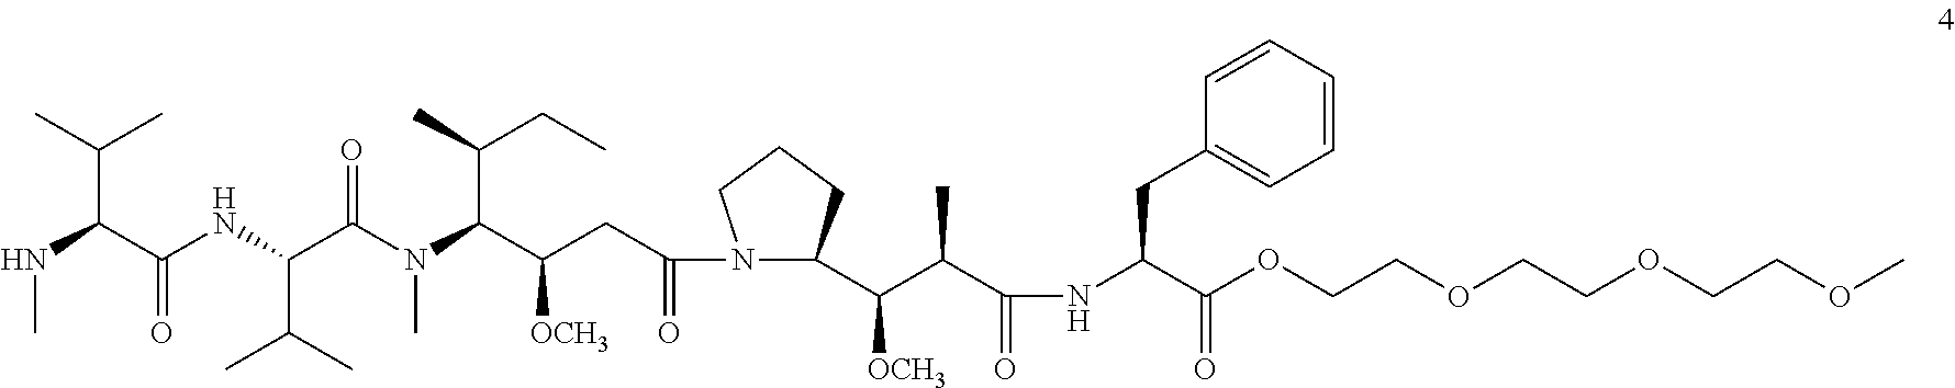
CNC(C(C)C)C(=O)NC(C(C)C)C(N(C)C(C(CC)C)C([OCH3])CC(=O)N1C(C([OCH3])C(C)C(=O)NC(C(OCCOCCOCCOC)=O)CC2=CC=CC=C2)CCC1)=O
